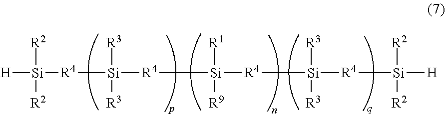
[R4]([Si]([R3])([R3])[R4][Si]([R9])([R1])[R4][Si]([R4][Si]([H])([R2])[R2])([R3])[R3])[Si]([H])([R2])[R2]
